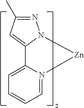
C1=N2C(=CC=C1)C1=CC(C)=NN1[Zn]2
